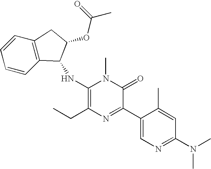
C1(NC2C3=C(C=CC=C3)CC2OC(C)=O)=C(CC)N=C(C2=CN=C(N(C)C)C=C2C)C(=O)N1C
